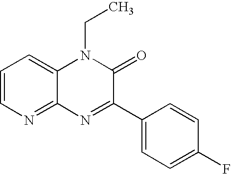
C1=CN=C2C(=C1)N(CC)C(=O)C(C1=CC=C(F)C=C1)=N2
